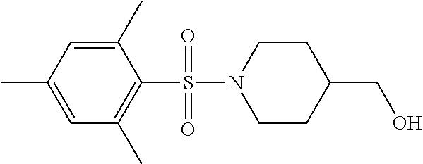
N1(S(C2=C(C)C=C(C)C=C2C)(=O)=O)CCC(CO)CC1
